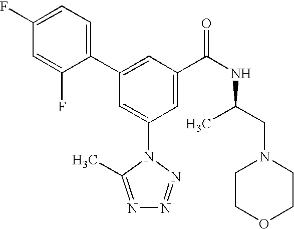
C1(C2=CC(C(NC(CN3CCOCC3)C)=O)=CC(N3C(C)=NN=N3)=C2)=CC=C(F)C=C1F
